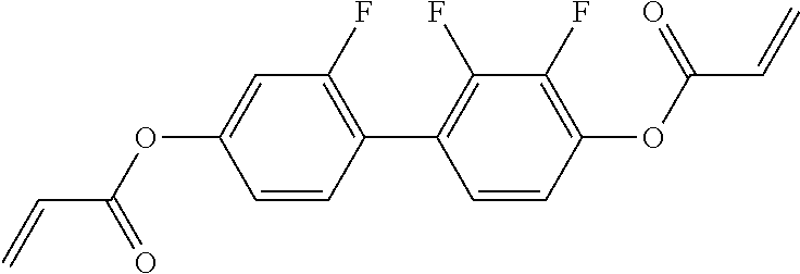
C1(F)=C(C2=C(F)C(F)=C(OC(C=C)=O)C=C2)C=CC(OC(C=C)=O)=C1
